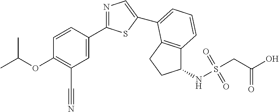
C1=CC(C2=NC=C(C3=CC=CC4=C3CCC4NS(CC(O)=O)(=O)=O)S2)=CC(C#N)=C1OC(C)C
